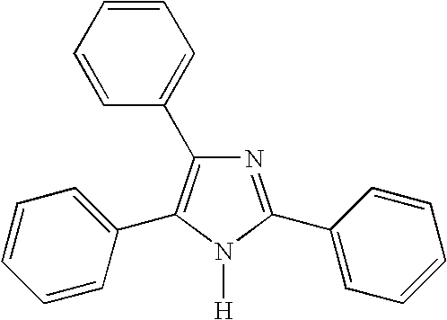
N1=C(C2=CC=CC=C2)N([H])C(C2=CC=CC=C2)=C1C1=CC=CC=C1
